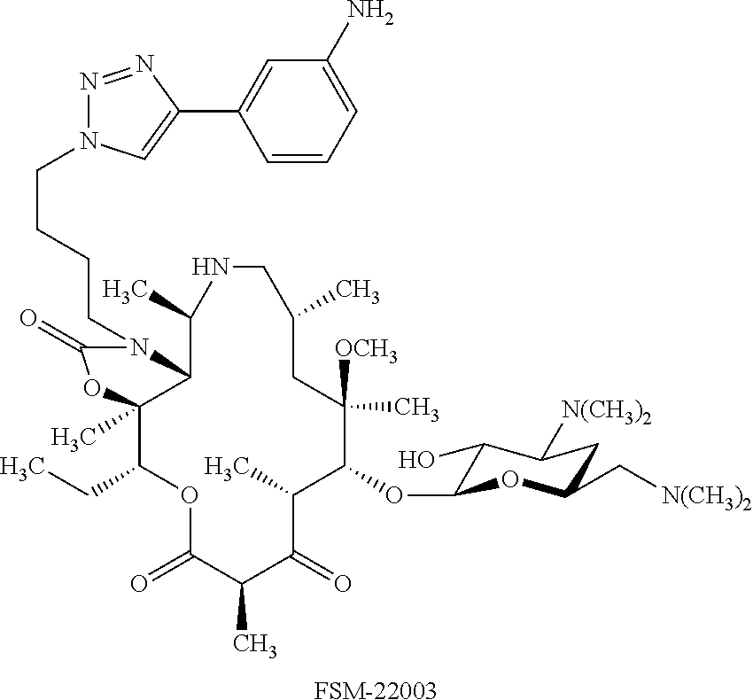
C1(OC2C(O)C([N(CH3)2])CC(C[N(CH3)2])O2)C([OCH3])(C)CC(C)CNC(C)C2C(C)(C(CC)OC(=O)C(C)C(=O)C1C)OC(=O)N2CCCCN1N=NC(C2=CC(N)=CC=C2)=C1.[FSM-22003]
